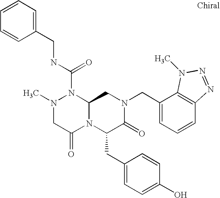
N1(C(NCC2=CC=CC=C2)=O)N(C)CC(=O)N2C1CN(CC1=CC=CC3=C1N(C)N=N3)C(=O)C2CC1=CC=C(O)C=C1
